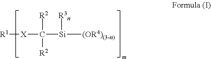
[R1][X]C([Si]([(OR4)(3-n)])[R3n])([R2])[R2]
